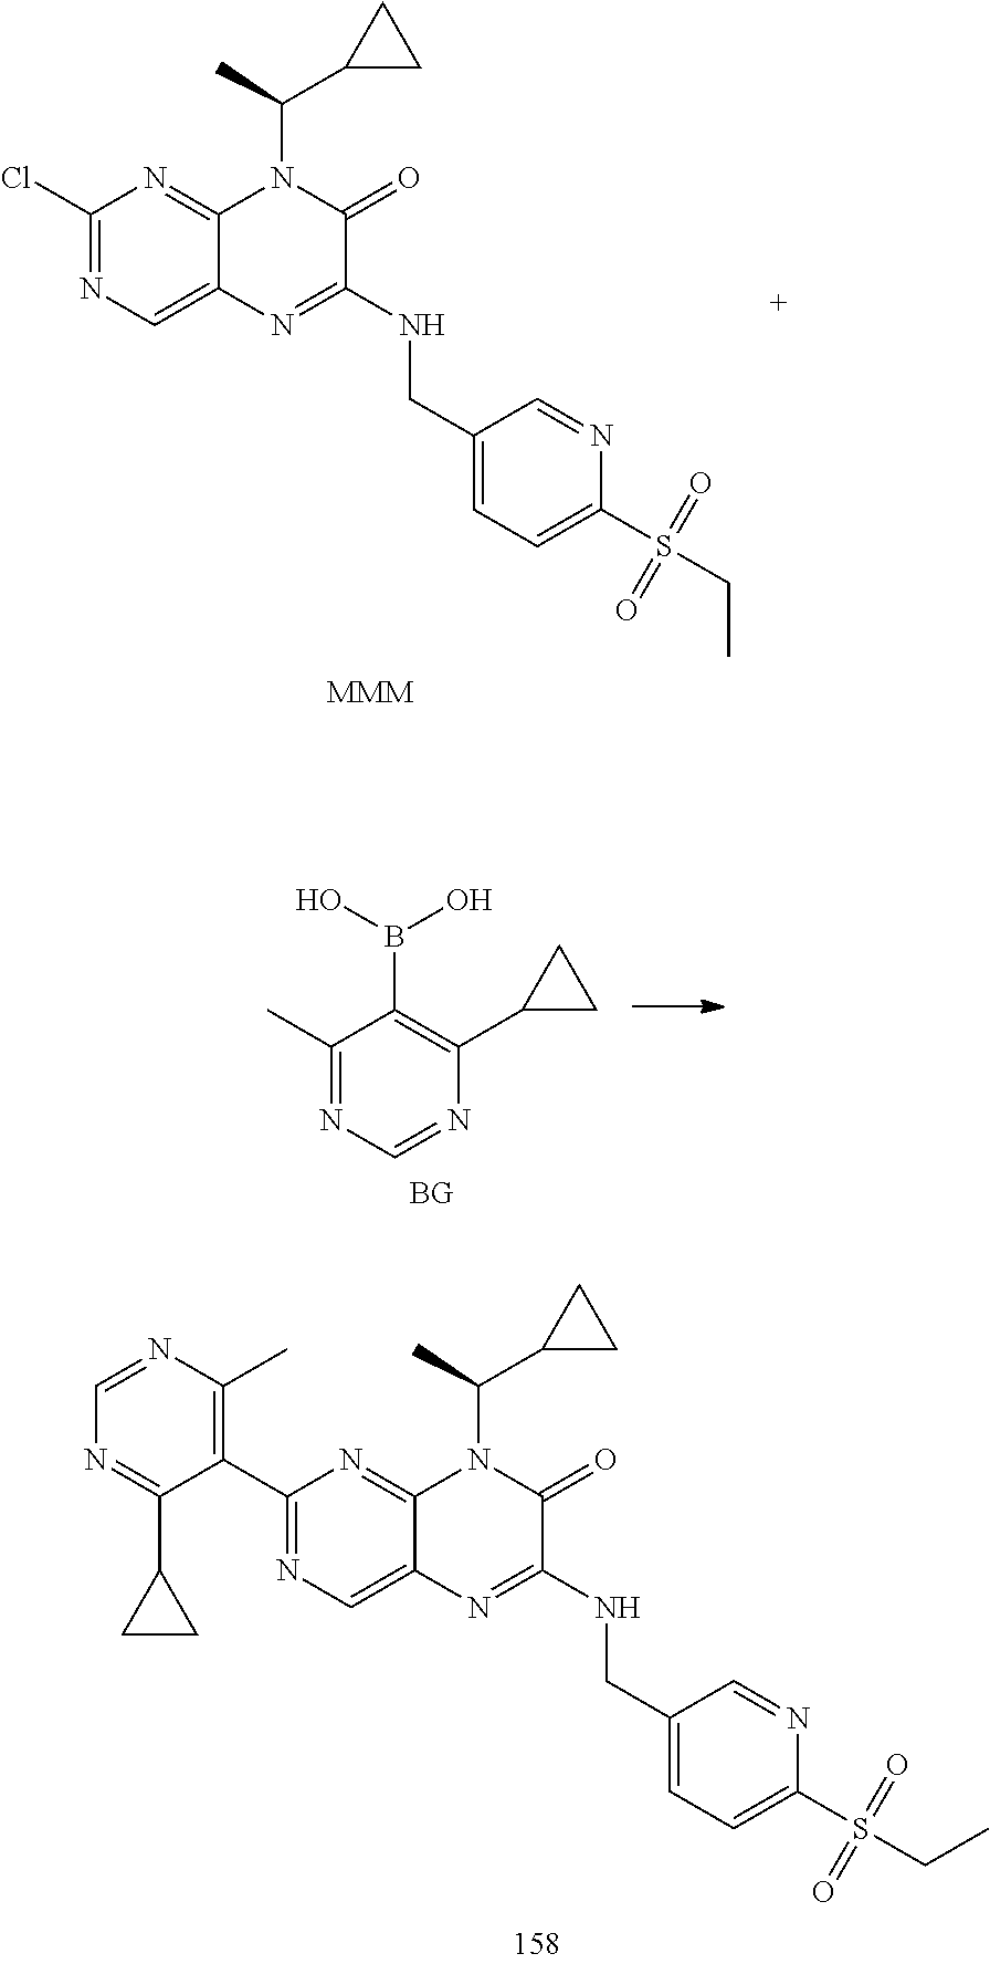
C1(Cl)=NC=C2C(=N1)N(C(C)C1CC1)C(=O)C(NCC1=CC=C(S(=O)(=O)CC)N=C1)=N2.[MMM].N1=CN=C(C)C(B(O)O)=C1C1CC1.[BG].C1(C2=C(C)N=CN=C2C2CC2)=NC=C2C(=N1)N(C(C)C1CC1)C(=O)C(NCC1=CC=C(S(=O)(=O)CC)N=C1)=N2
